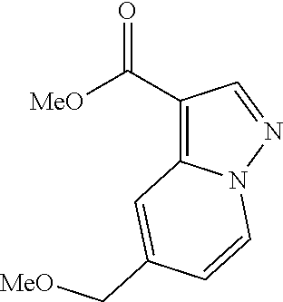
C1(C(=O)[MeO])=C2N(N=C1)C=CC(C[MeO])=C2
